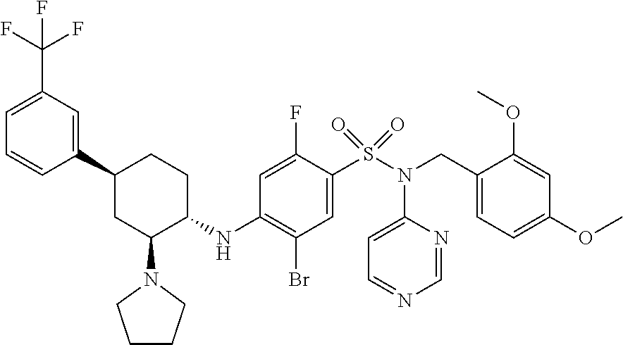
C1=CC(C2CC(N3CCCC3)C(NC3=C(Br)C=C(S(N(C4=CC=NC=N4)CC4=CC=C(OC)C=C4OC)(=O)=O)C(F)=C3)CC2)=CC(C(F)(F)F)=C1
